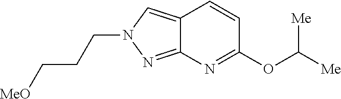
C12=CN(CCC[MeO])N=C1N=C(OC([Me])[Me])C=C2
